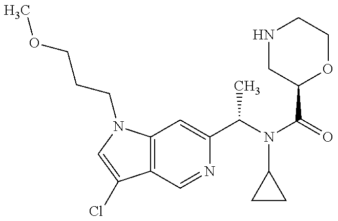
C12=C(N(CCCOC)C=C1Cl)C=C(C(N(C(=O)C1OCCNC1)C1CC1)C)N=C2
